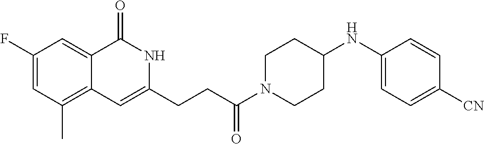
C1(F)=CC(C)=C2C(=C1)C(=O)NC(CCC(N1CCC(NC3=CC=C([CN])C=C3)CC1)=O)=C2
